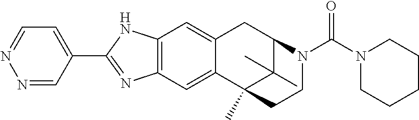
C12=CC3=C(C=C1CC1C(C)(C)C2(C)CCN1C(N1CCCCC1)=O)NC(C1=CC=NN=C1)=N3
